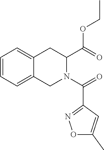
C1=CC=C2C(=C1)CC(C(OCC)=O)N(C(=O)C1=NOC(C)=C1)C2
